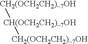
[CH2(OCH2CH2)~7OH][CH(OCH2CH2)~7OH][CH2(OCH2CH2)~7OH]
